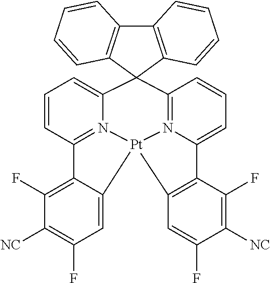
C1=CC2=N3C(=C1)C1(C4=N5C(=CC=C4)C4=C(C=C(F)C([NC])=C4F)[Pt]35C3=CC(F)=C([NC])C(F)=C23)C2=C(C3=C1C=CC=C3)C=CC=C2
